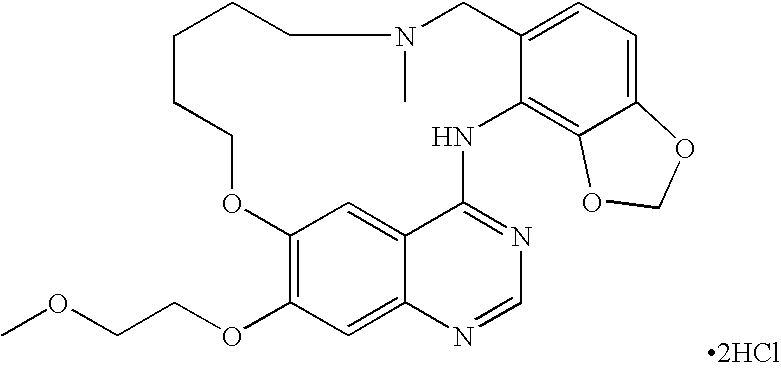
C1C2=CC=C3C(=C2NC2=NC=NC4=CC(OCCOC)=C(C=C24)OCCCCCN1C)OCO3.[2HCl]
